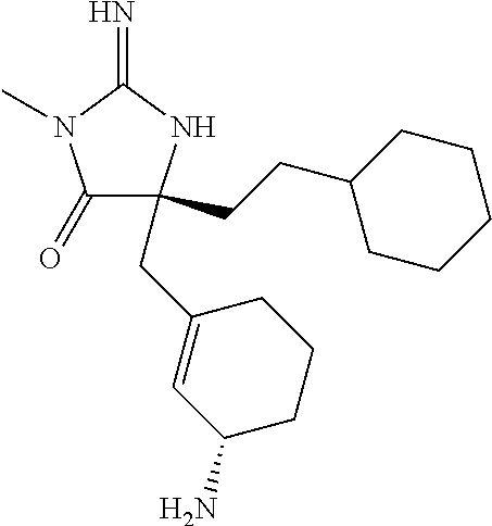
C(C1=CC(N)CCC1)C1(CCC2CCCCC2)C(=O)N(C)C(=N)N1
